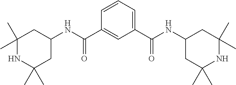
C1(C)(C)NC(C)(C)CC(NC(C2=CC(C(NC3CC(C)(C)NC(C)(C)C3)=O)=CC=C2)=O)C1
